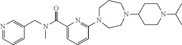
C1N(C2=NC(C(N(CC3=CN=CC=C3)C)=O)=CC=C2)CCN(C2CCN(C(C)C)CC2)CC1
